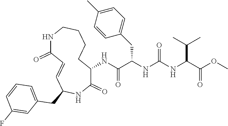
C1(NC(C(NC(NC(C(OC)=O)C(C)C)=O)CC2=CC=C(C)C=C2)=O)C(=O)NC(CC2=CC=CC(F)=C2)C=CC(=O)NCCCC1
